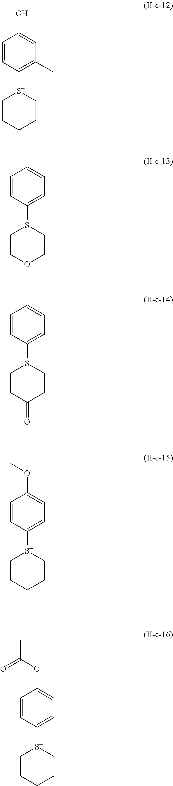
C1=CC([S+]2CCCCC2)=C(C)C=C1O.C1=CC([S+]2CCOCC2)=CC=C1.C1=CC([S+]2CCC(=O)CC2)=CC=C1.C1=CC([S+]2CCCCC2)=CC=C1OC.C1=CC([S+]2CCCCC2)=CC=C1OC(C)=O
